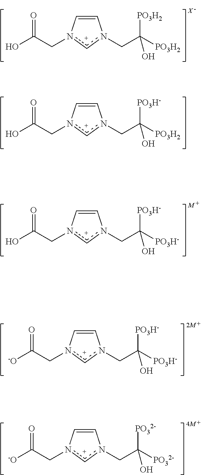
C1=Cn(CC(O)=O)cn1CC([PO3H2])([PO3H2])O.C1=Cn(CC(O)=O)cn1CC([PO3H-])([PO3H-])O.C1=Cn(CC([-O])=O)cn1CC([PO3H-])([PO3H-])O.C1=Cn(CC([-O])=O)cn1CC([PO32-])([PO32-])O.C1=Cn(CC(O)=O)cn1CC([PO3H2])([PO3H-])O
